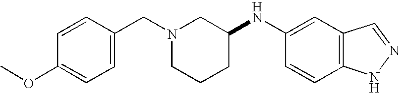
C1=CC(CN2CCCC(NC3=CC4=C(C=C3)NN=C4)C2)=CC=C1OC
